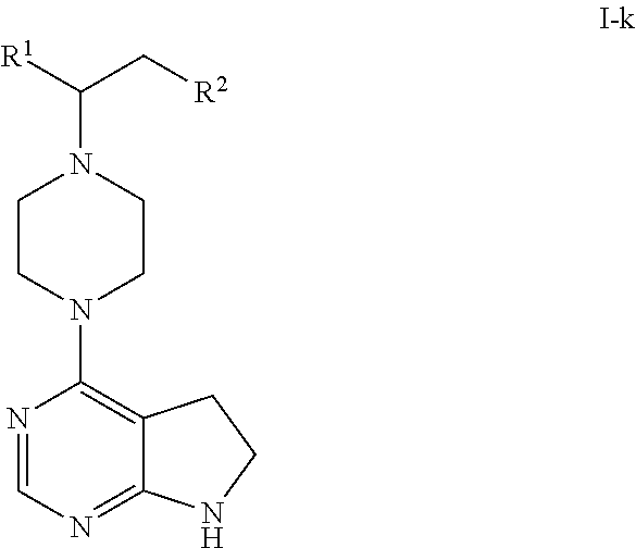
C(C[R2])(N1CCN(C2=C3C(=NC=N2)NCC3)CC1)[R1]
